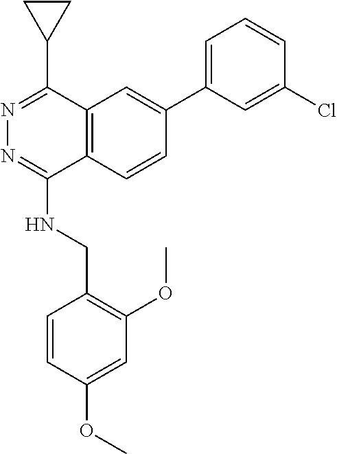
C12=C(C=CC(C3=CC=CC(Cl)=C3)=C1)C(NCC1=C(OC)C=C(OC)C=C1)=NN=C2C1CC1
